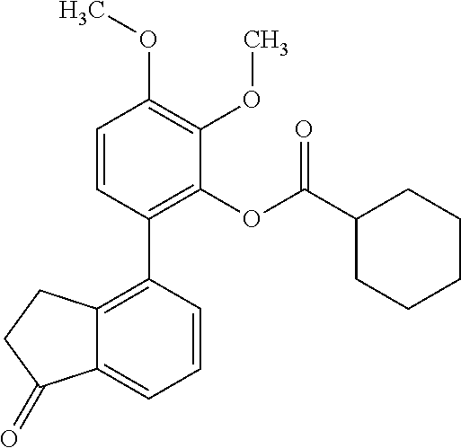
C1=CC(C2=C3C(=CC=C2)C(=O)CC3)=C(OC(C2CCCCC2)=O)C(OC)=C1OC
